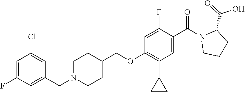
C1=C(F)C=C(CN2CCC(COC3=C(C4CC4)C=C(C(N4CCCC4C(=O)O)=O)C(F)=C3)CC2)C=C1Cl
